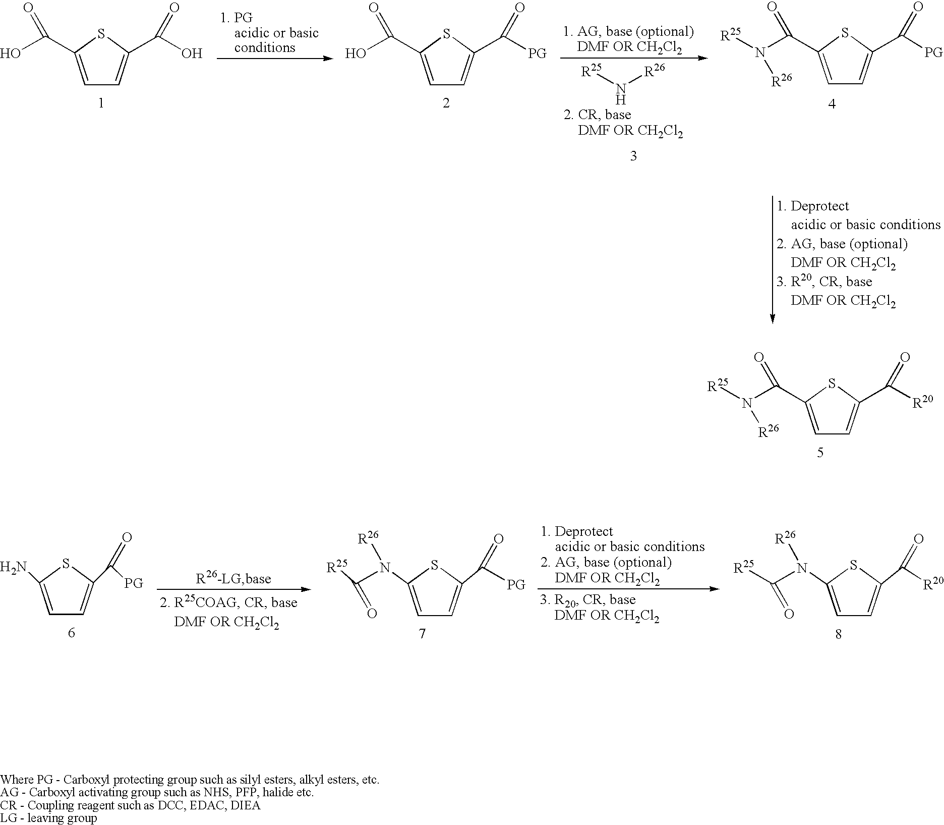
C1=C(C(N([R25])[R26])=O)SC(C([R20])=O)=C1.C1=C(C(O)=O)SC(C(O)=O)=C1.C1=C(C(O)=O)SC(C([PG])=O)=C1.[R25]N[R26].[R25]N(C(C1=CC=C(C([PG])=O)S1)=O)[R26].C1=C(N(C([R25])=O)[R26])SC(C([R20])=O)=C1.[PG]C(C1=CC=C(N(C([R25])=O)[R26])S1)=O.NC1=CC=C(C([PG])=O)S1
